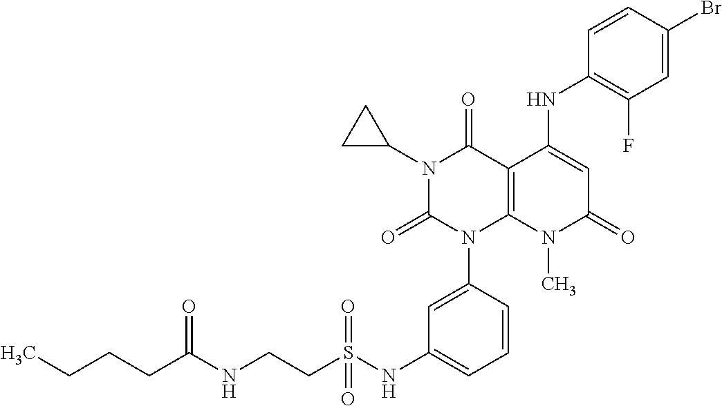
N1(C2CC2)C(=O)N(C2=CC(NS(CCNC(CCCC)=O)(=O)=O)=CC=C2)C2=C(C1=O)C(NC1=C(F)C=C(Br)C=C1)=CC(=O)N2C
